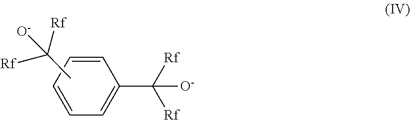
C1=CC=CC=C1C([Rf])([Rf])[O-].CC([Rf])([Rf])[O-]
